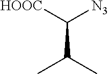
C(C(C)C)([HOOC])[N3]
